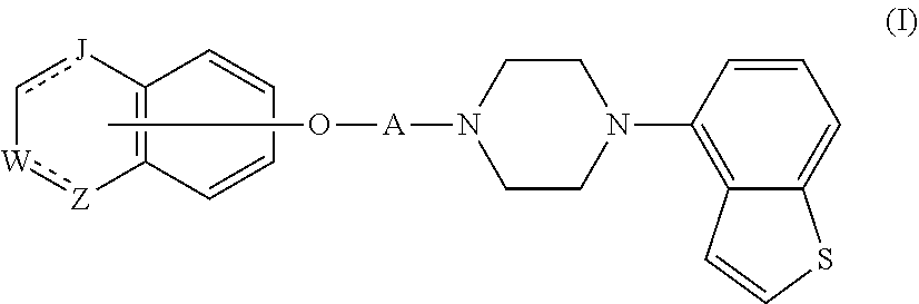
C12=C(C=CC=C1)[Z]:[W]-c[J]2.CO[A]N1CCN(C2=C3C(=CC=C2)SC=C3)CC1
